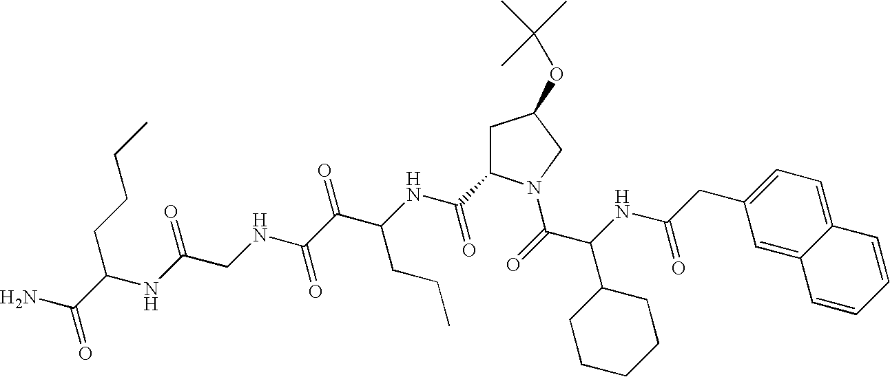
C1(CC(NC(C(=O)N2CC(OC(C)(C)C)CC2C(NC(C(C(NCC(NC(CCCC)C(N)=O)=O)=O)=O)CCC)=O)C2CCCCC2)=O)=CC=C2C(=C1)C=CC=C2
